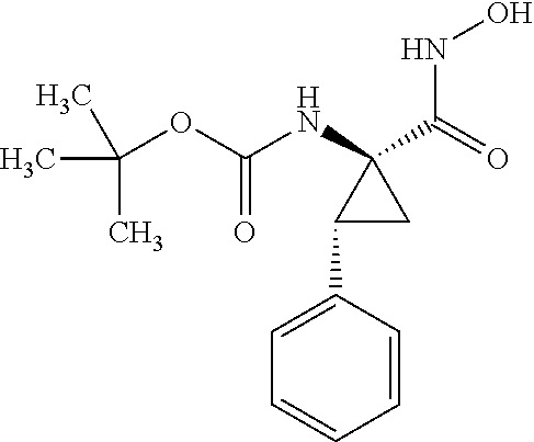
CC(C)(C)OC(NC1(C(=O)NO)C(C2=CC=CC=C2)C1)=O
